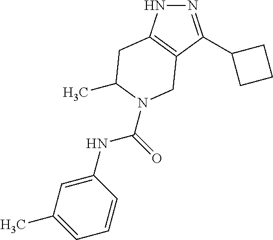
N1=C(C2CCC2)C2=C(N1)CC(C)N(C(NC1=CC(C)=CC=C1)=O)C2
